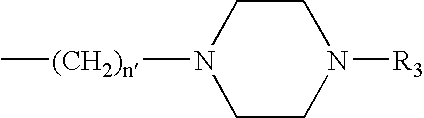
[(CH2)n](N1CCN([R3])CC1)C
